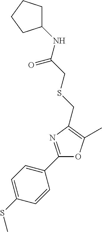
C1=C(SC)C=CC(C2=NC(CSCC(NC3CCCC3)=O)=C(C)O2)=C1
